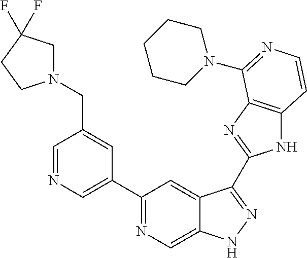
C1=NC=C(C2=NC=C3C(=C2)C(C2=NC4=C(N2)C=CN=C4N2CCCCC2)=NN3)C=C1CN1CC(F)(F)CC1
